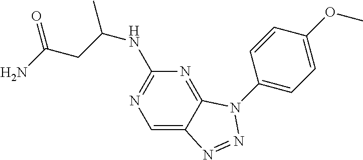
C1=C2C(=NC(NC(CC(N)=O)C)=N1)N(C1=CC=C(OC)C=C1)N=N2
